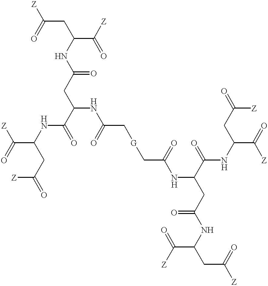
N(C(CC(=O)[Z])C(=O)[Z])C(=O)CC(C(=O)NC(C(=O)[Z])CC(=O)[Z])NC(C[G]CC(NC(CC(NC(CC([Z])=O)C([Z])=O)=O)C(=O)NC(CC(=O)[Z])C([Z])=O)=O)=O
